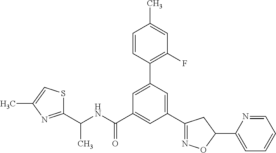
C1(C2=NOC(C3=CC=CC=N3)C2)=CC(C2=C(F)C=C(C)C=C2)=CC(C(NC(C2=NC(C)=CS2)C)=O)=C1
